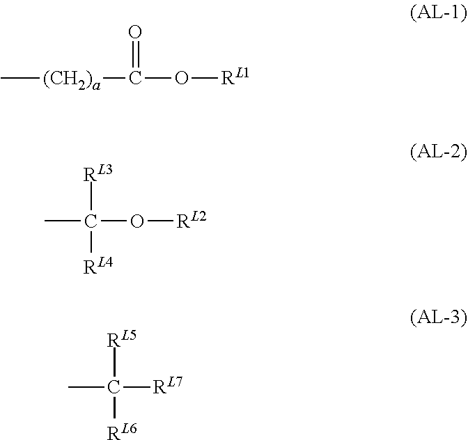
C[(CH2)a]C(=O)O[RL1].CC([RL3])([RL4])O[RL2].CC([RL5])([RL6])[RL7]
